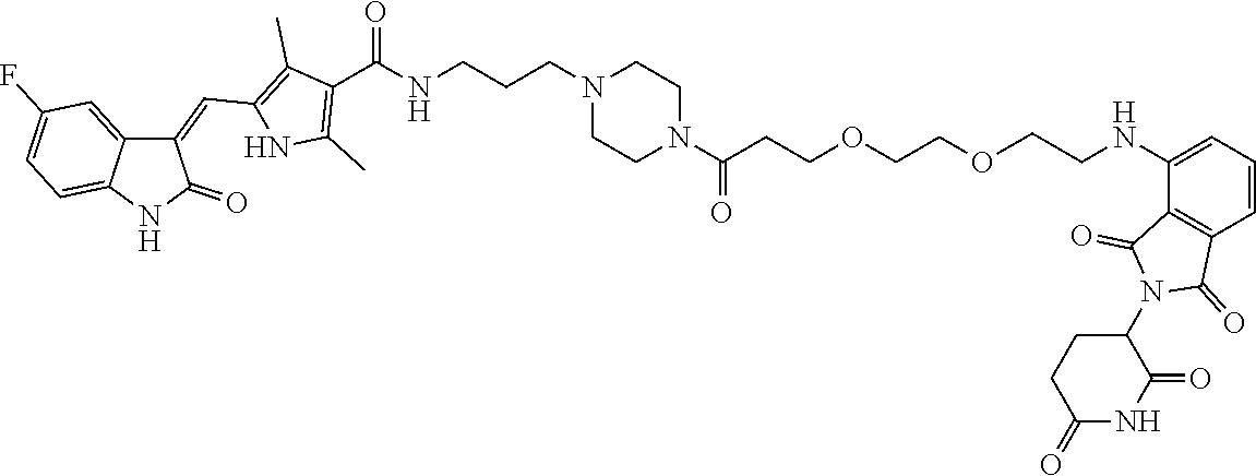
C1CN(CCCNC(C2=C(C)NC(C=C3C4=CC(F)=CC=C4NC3=O)=C2C)=O)CCN1C(=O)CCOCCOCCNC1=CC=CC2=C1C(=O)N(C1CCC(=O)NC1=O)C2=O
